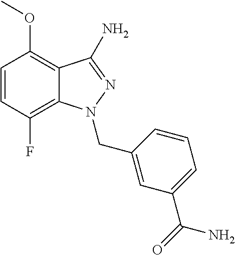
C1=CC(F)=C2C(=C1OC)C(N)=NN2CC1=CC(C(N)=O)=CC=C1
